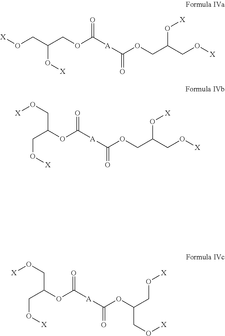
O=C(OCC(O[X])CO[X])[A]C(=O)OCC(O[X])CO[X].O=C(OC(CO[X])CO[X])[A]C(=O)OCC(O[X])CO[X].O=C(OC(CO[X])CO[X])[A]C(=O)OC(CO[X])CO[X]
